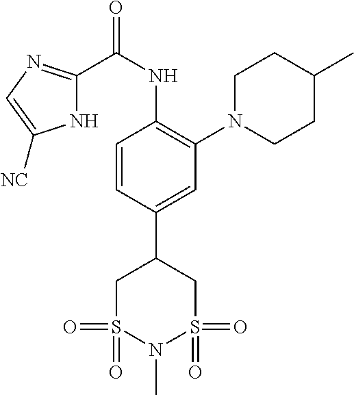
C1=CC(C2CS(=O)(=O)N(C)S(=O)(=O)C2)=CC(N2CCC(C)CC2)=C1NC(C1=NC=C([NC])N1)=O
